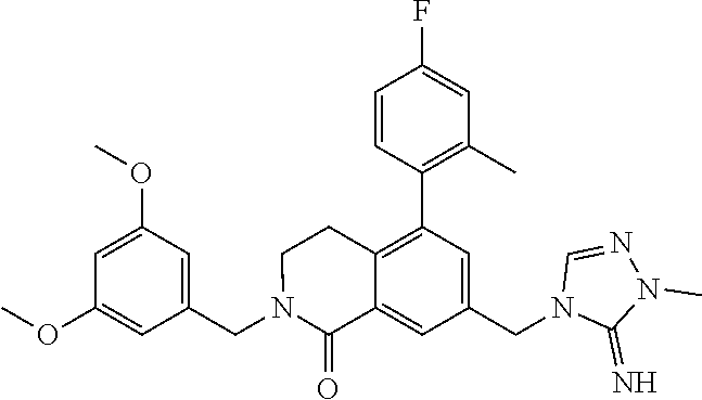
C1(OC)=CC(OC)=CC(CN2C(=O)C3=CC(CN4C(=N)N(C)N=C4)=CC(C4=C(C)C=C(F)C=C4)=C3CC2)=C1
